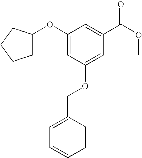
C1(OC2=CC(OCC3=CC=CC=C3)=CC(C(=O)OC)=C2)CCCC1
